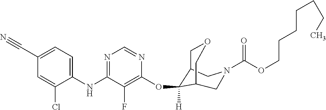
C1(NC2=NC=NC(OC3([H])C4COCC3CN(C(OCCCCCCC)=O)C4)=C2F)=CC=C(C#N)C=C1Cl
